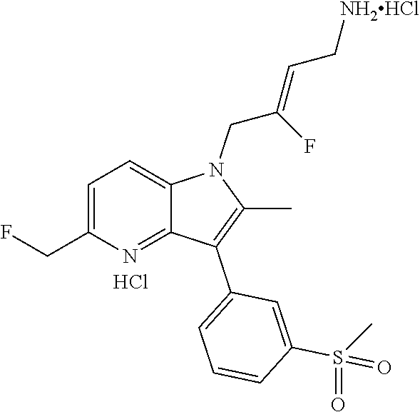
C1=C(CF)N=C2C(=C1)N(CC(=CC[NH2HCl])F)C(C)=C2C1=CC=CC(S(=O)(=O)C)=C1.Cl
